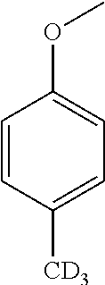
C1=CC([CD3])=CC=C1OC
